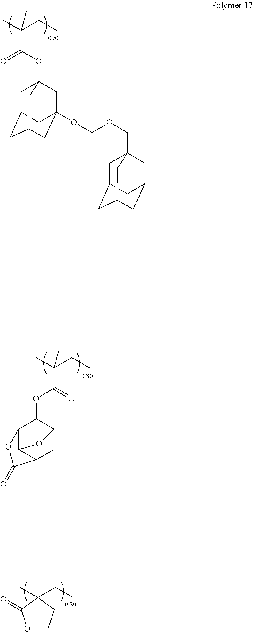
CC(CC)(C)C(OC1C2C3C(CC1O3)C(=O)O2)=O.C1C2CC3CC(OCOCC45CC6CC(CC(C4)C6)C5)(CC1(OC(=O)C(C)(CC)C)C3)C2.O1CCC(C)(CC)C1=O
